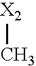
[X2]C
